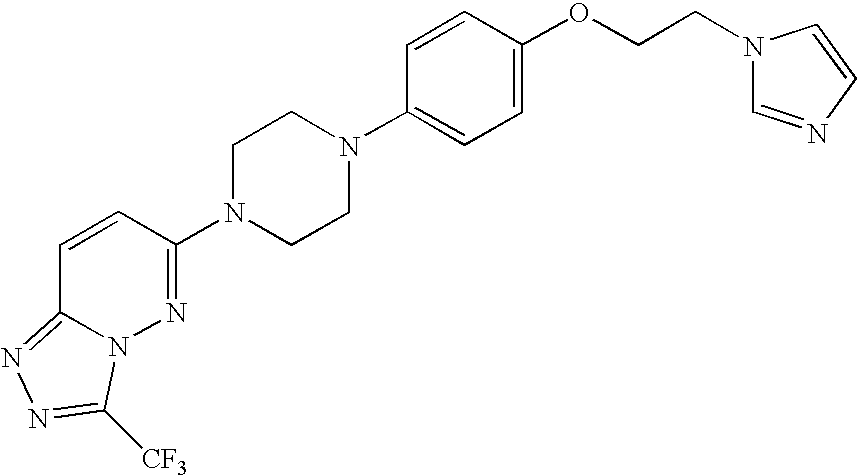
C1=CC(N2CCN(C3=CC=C(OCCN4C=NC=C4)C=C3)CC2)=NN2C1=NN=C2[CF3]
